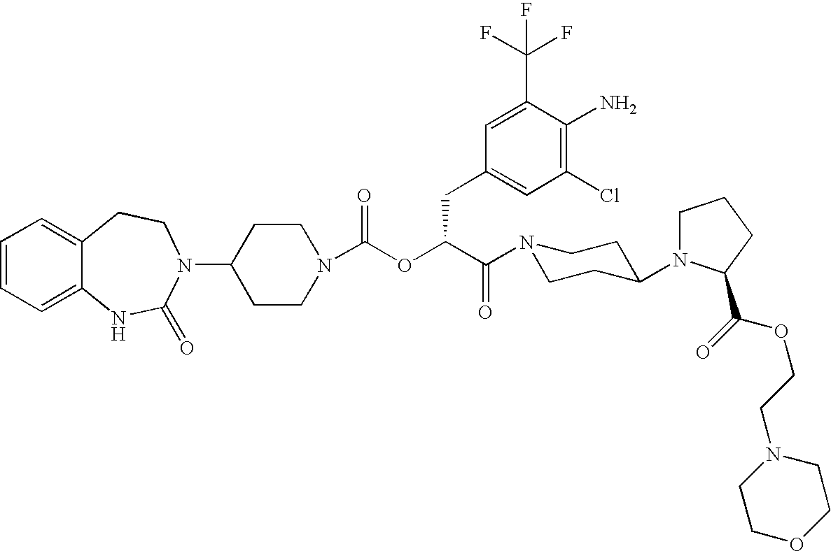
C1=CC=C2C(=C1)CCN(C1CCN(C(OC(C(N3CCC(N4CCCC4C(=O)OCCN4CCOCC4)CC3)=O)CC3=CC(Cl)=C(N)C(C(F)(F)F)=C3)=O)CC1)C(=O)N2
